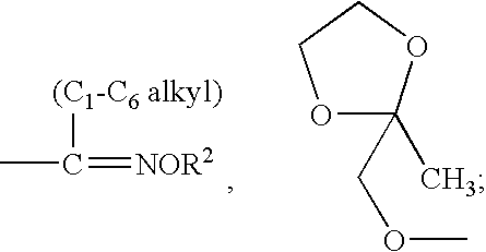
CC(=[NOR2])[(C1-C6 alkyl)].O1C(COC)(C)OCC1
